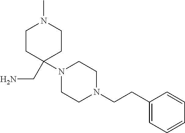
C1CC(CN)(N2CCN(CCC3=CC=CC=C3)CC2)CCN1C
